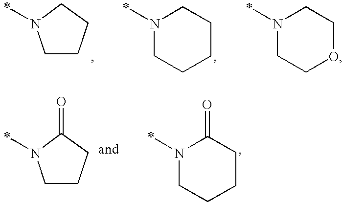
C1CCCN1C.C1CCCCN1C.C1COCCN1C.C1CCC(=O)N1C.C1CCCC(=O)N1C
